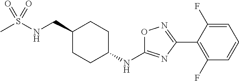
CS(NCC1CCC(NC2=NC(C3=C(F)C=CC=C3F)=NO2)CC1)(=O)=O
